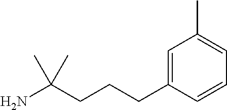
C1=CC(CCCC(N)(C)C)=CC(C)=C1
